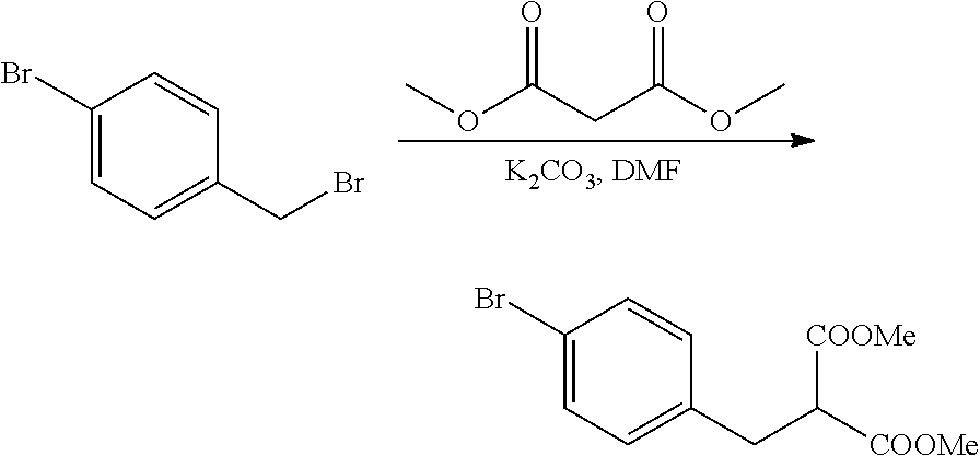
C1(Br)=CC=C(CBr)C=C1.COC(CC(OC)=O)=O.C1(Br)=CC=C(CC([COOMe])[COOMe])C=C1
